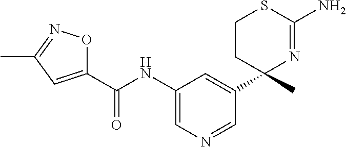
C1(C(NC2=CN=CC(C3(C)N=C(N)SCC3)=C2)=O)=CC(C)=NO1
